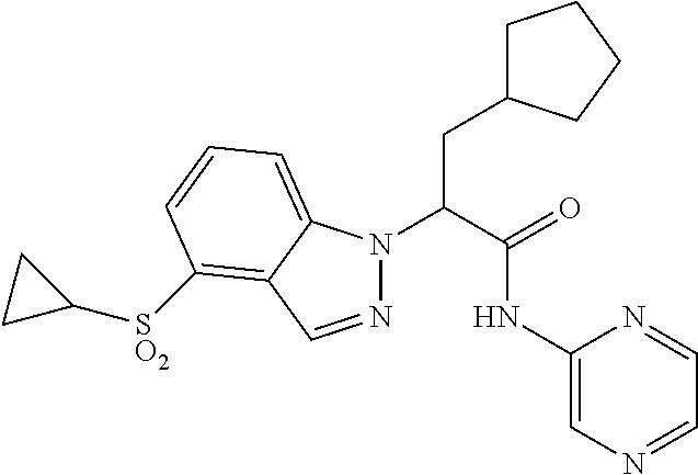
N1(C(C(=O)NC2=CN=CC=N2)CC2CCCC2)N=CC2=C([SO2]C3CC3)C=CC=C12
